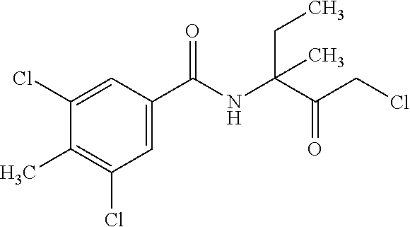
C1=C(C(NC(C(=O)CCl)(CC)C)=O)C=C(Cl)C(C)=C1Cl
